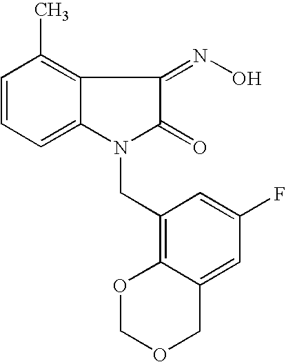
C1=CC=C2C(=C1C)C(=NO)C(=O)N2CC1=C2C(=CC(F)=C1)COCO2
